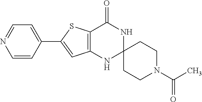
C1=CC(C2=CC3=C(S2)C(=O)NC2(N3)CCN(C(C)=O)CC2)=CC=N1
